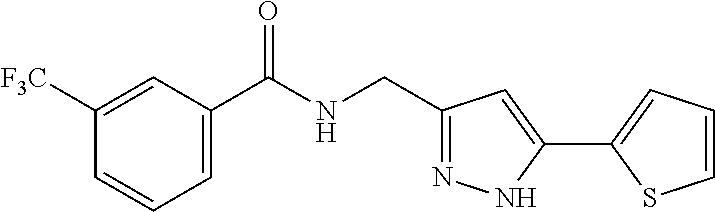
C1([F3C])=CC(C(NCC2=NNC(C3=CC=CS3)=C2)=O)=CC=C1
